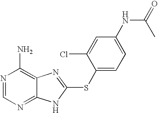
N1=CN=C2C(=C1N)N=C(SC1=CC=C(NC(=O)C)C=C1Cl)N2
